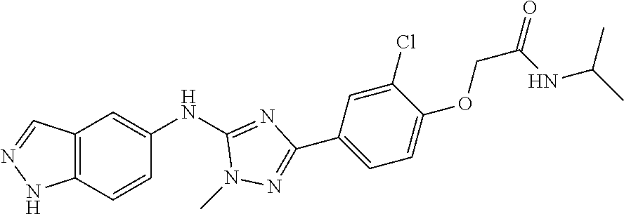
C12=C(C=CC(NC3=NC(C4=CC=C(OCC(=O)NC(C)C)C(Cl)=C4)=NN3C)=C1)NN=C2
